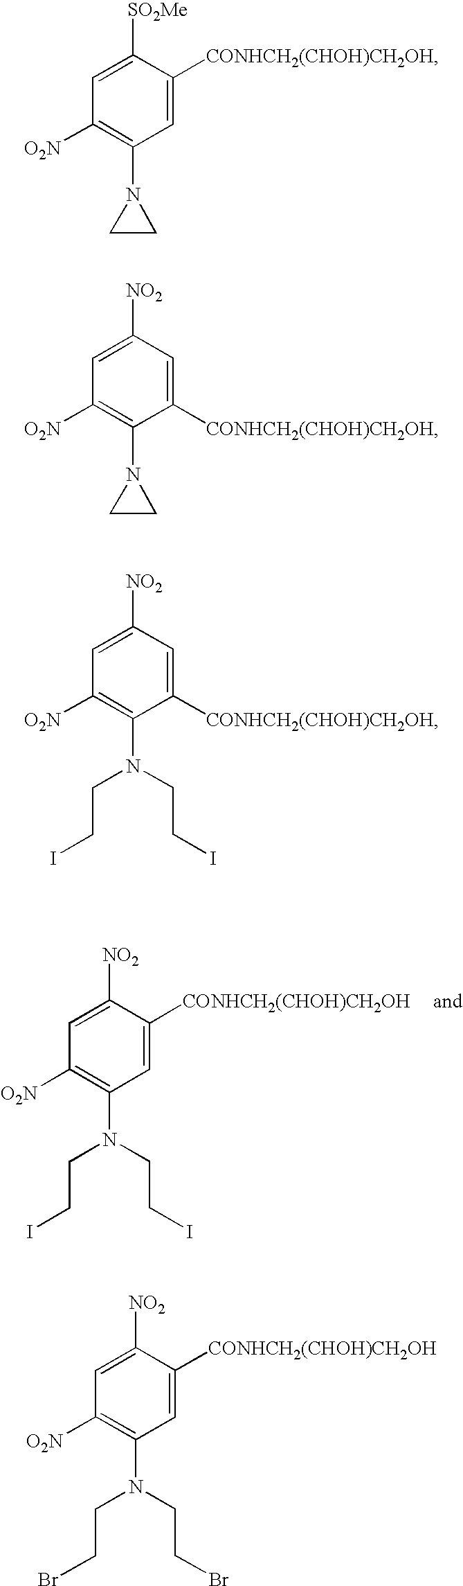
C1=C([NO2])C([CONHCH2(CHOH)CH2OH])=CC(N(CCI)CCI)=C1[O2N].C1=C([SO2Me])C([CONHCH2(CHOH)CH2OH])=CC(N2CC2)=C1[O2N].C1=C([NO2])C=C([CONHCH2(CHOH)CH2OH])C(N2CC2)=C1[O2N].C1=C([NO2])C=C([CONHCH2(CHOH)CH2OH])C(N(CCI)CCI)=C1[O2N].C1=C([NO2])C([CONHCH2(CHOH)CH2OH])=CC(N(CCBr)CCBr)=C1[O2N]
